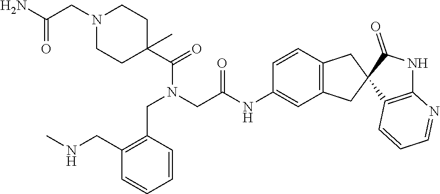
C(CN1CCC(C(=O)N(CC2=C(CNC)C=CC=C2)CC(=O)NC2=CC3=C(C=C2)CC2(C3)C3=C(NC2=O)N=CC=C3)(C)CC1)(N)=O
